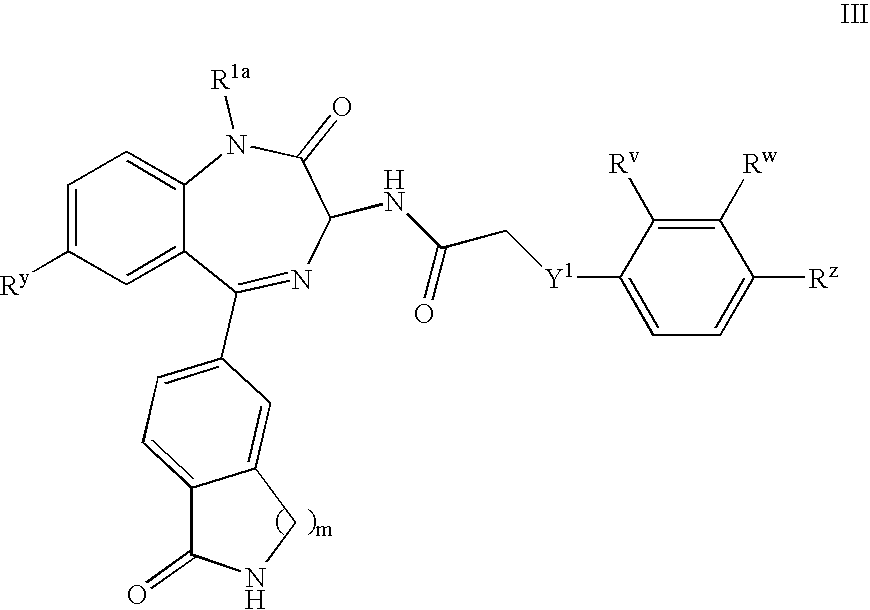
C12=CC=C([Ry])C=C1C(C1=CC=C3C(=C1)CNC3=O)=NC(NC(C[Y1]C1=CC=C([Rz])C([Rw])=C1[Rv])=O)C(=O)N2[R1a]
